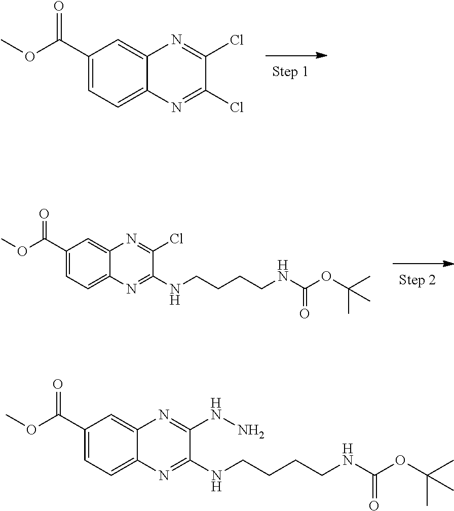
C1(C(OC)=O)=CC=C2C(=C1)N=C(Cl)C(Cl)=N2.C1(C(OC)=O)=CC=C2C(=C1)N=C(Cl)C(NCCCCNC(OC(C)(C)C)=O)=N2.C1(C(OC)=O)=CC=C2C(=C1)N=C(NN)C(NCCCCNC(OC(C)(C)C)=O)=N2
